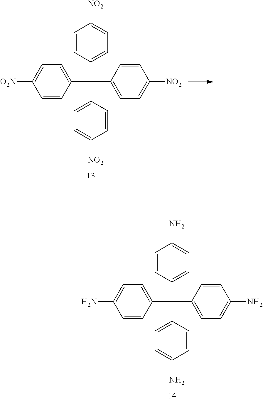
C(C1=CC=C(N)C=C1)(C1=CC=C(N)C=C1)(C1=CC=C(N)C=C1)C1=CC=C(N)C=C1.C(C1=CC=C([NO2])C=C1)(C1=CC=C([O2N])C=C1)(C1=CC=C([NO2])C=C1)C1=CC=C([NO2])C=C1
